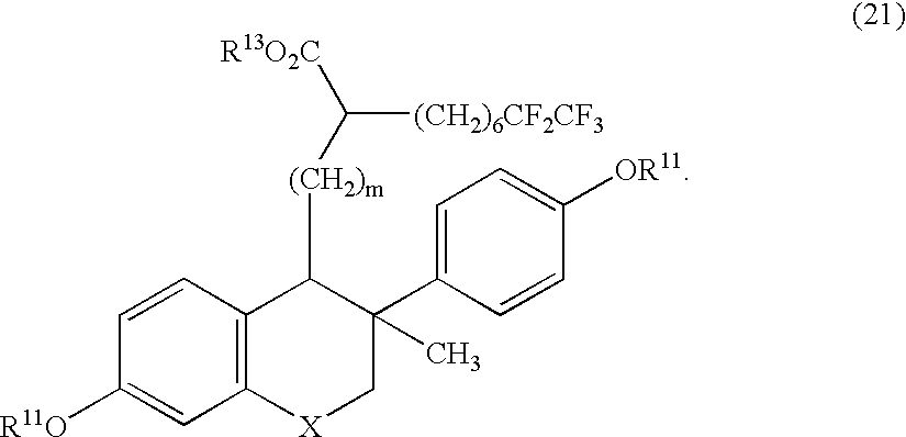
C12=C(C=CC([R11O])=C1)C([(CH2)m]C([R13O2C])[(CH2)6CF2CF3])C(C1=CC=C([OR11])C=C1)(C)C[X]2
